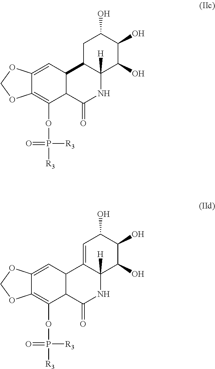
C12=CC3C(C(OP([R3])([R3])=O)=C1OCO2)C(=O)NC1([H])C3CC(O)C(O)C1O.C12=CC3C(C(OP([R3])([R3])=O)=C1OCO2)C(=O)NC1([H])C3=CC(O)C(O)C1O
